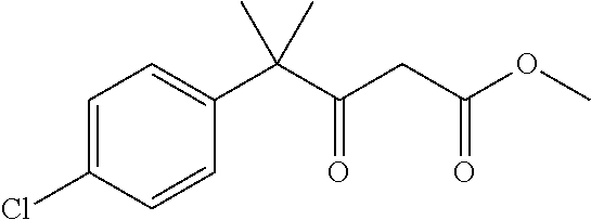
C1=CC(C(C(CC(OC)=O)=O)(C)C)=CC=C1Cl
